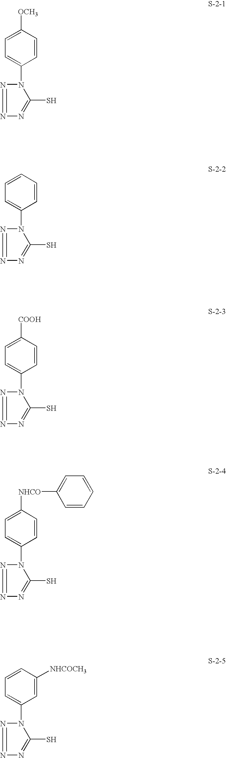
C1=C([OCH3])C=CC(N2C(S)=NN=N2)=C1.C1=CC=CC(N2C(S)=NN=N2)=C1.C1=C([COOH])C=CC(N2C(S)=NN=N2)=C1.C1=C([NHCO]C2=CC=CC=C2)C=CC(N2C(S)=NN=N2)=C1.C1=CC([NHCOCH3])=CC(N2C(S)=NN=N2)=C1
